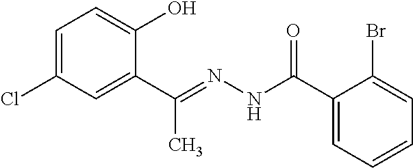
C1=C(Cl)C=C(C(=NNC(C2=CC=CC=C2Br)=O)C)C(O)=C1
